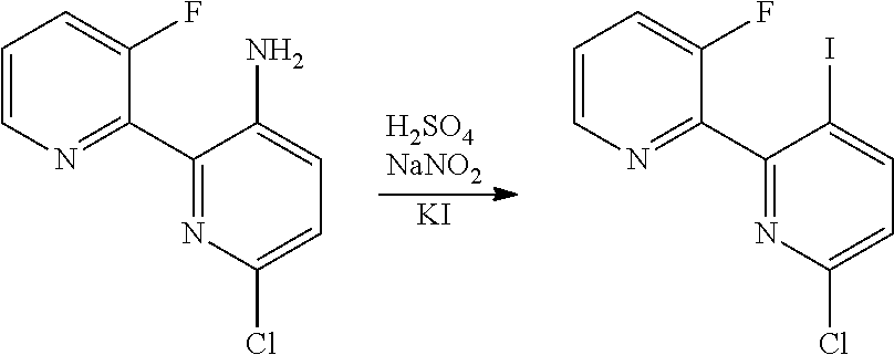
[KI].C1=CN=C(C2=NC(Cl)=CC=C2N)C(F)=C1.C1=CN=C(C2=NC(Cl)=CC=C2I)C(F)=C1
